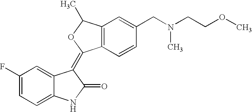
C1(F)=CC=C2C(=C1)C(=C1C3=C(C(C)O1)C=C(CN(CCOC)C)C=C3)C(=O)N2
